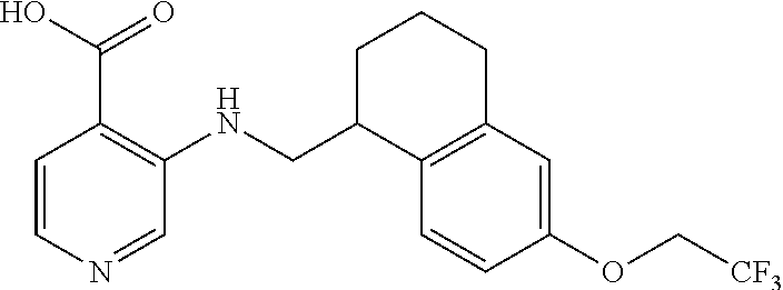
[CF3]COC1=CC2=C(C=C1)C(CNC1=C(C(O)=O)C=CN=C1)CCC2
